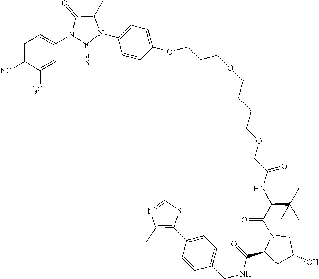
C(NC(COCCCCOCCCOC1=CC=C(N2C(C)(C)C(=O)N(C3=CC=C([NC])C([F3C])=C3)C2=S)C=C1)=O)(C(N1C(C(=O)NCC2=CC=C(C3=C(C)N=CS3)C=C2)CC(O)C1)=O)C(C)(C)C
